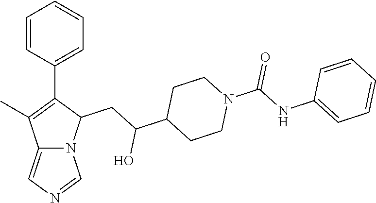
C12=CN=CN1C(CC(C1CCN(C(NC3=CC=CC=C3)=O)CC1)O)C(C1=CC=CC=C1)=C2C
